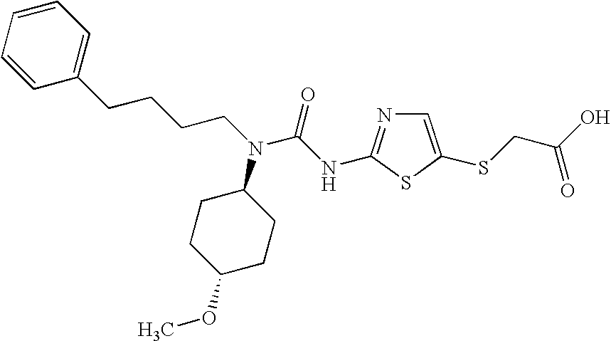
C1=C(SCC(O)=O)SC(NC(=O)N(C2CCC(OC)CC2)CCCCC2=CC=CC=C2)=N1
